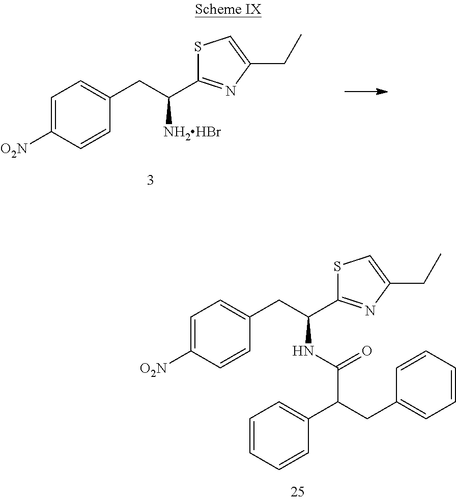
C1=C([O2N])C=CC(CC(C2=NC(CC)=CS2)[NH2HBr])=C1.C1=C([O2N])C=CC(CC(C2=NC(CC)=CS2)NC(C(CC2=CC=CC=C2)C2=CC=CC=C2)=O)=C1
